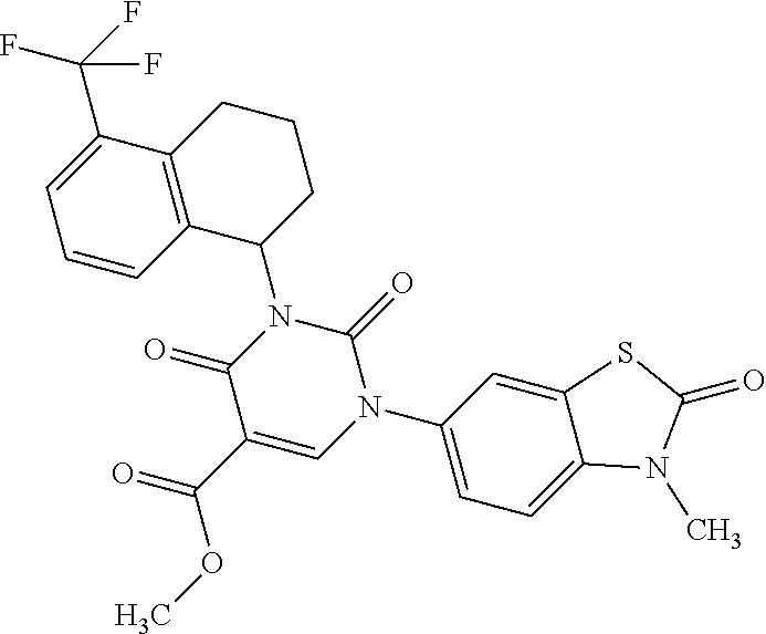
C1(C(F)(F)F)=CC=CC2=C1CCCC2N1C(=O)C(C(OC)=O)=CN(C2=CC=C3C(=C2)SC(=O)N3C)C1=O
